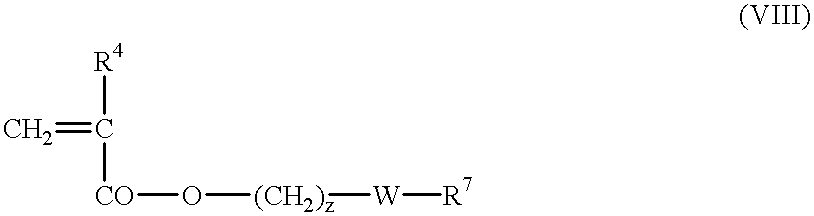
C=C([R4])[CO]O[(CH2)z][W][R7]
